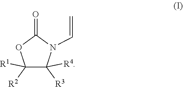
C1([R2])([R1])C([R3])([R4])N(C=C)C(=O)O1
